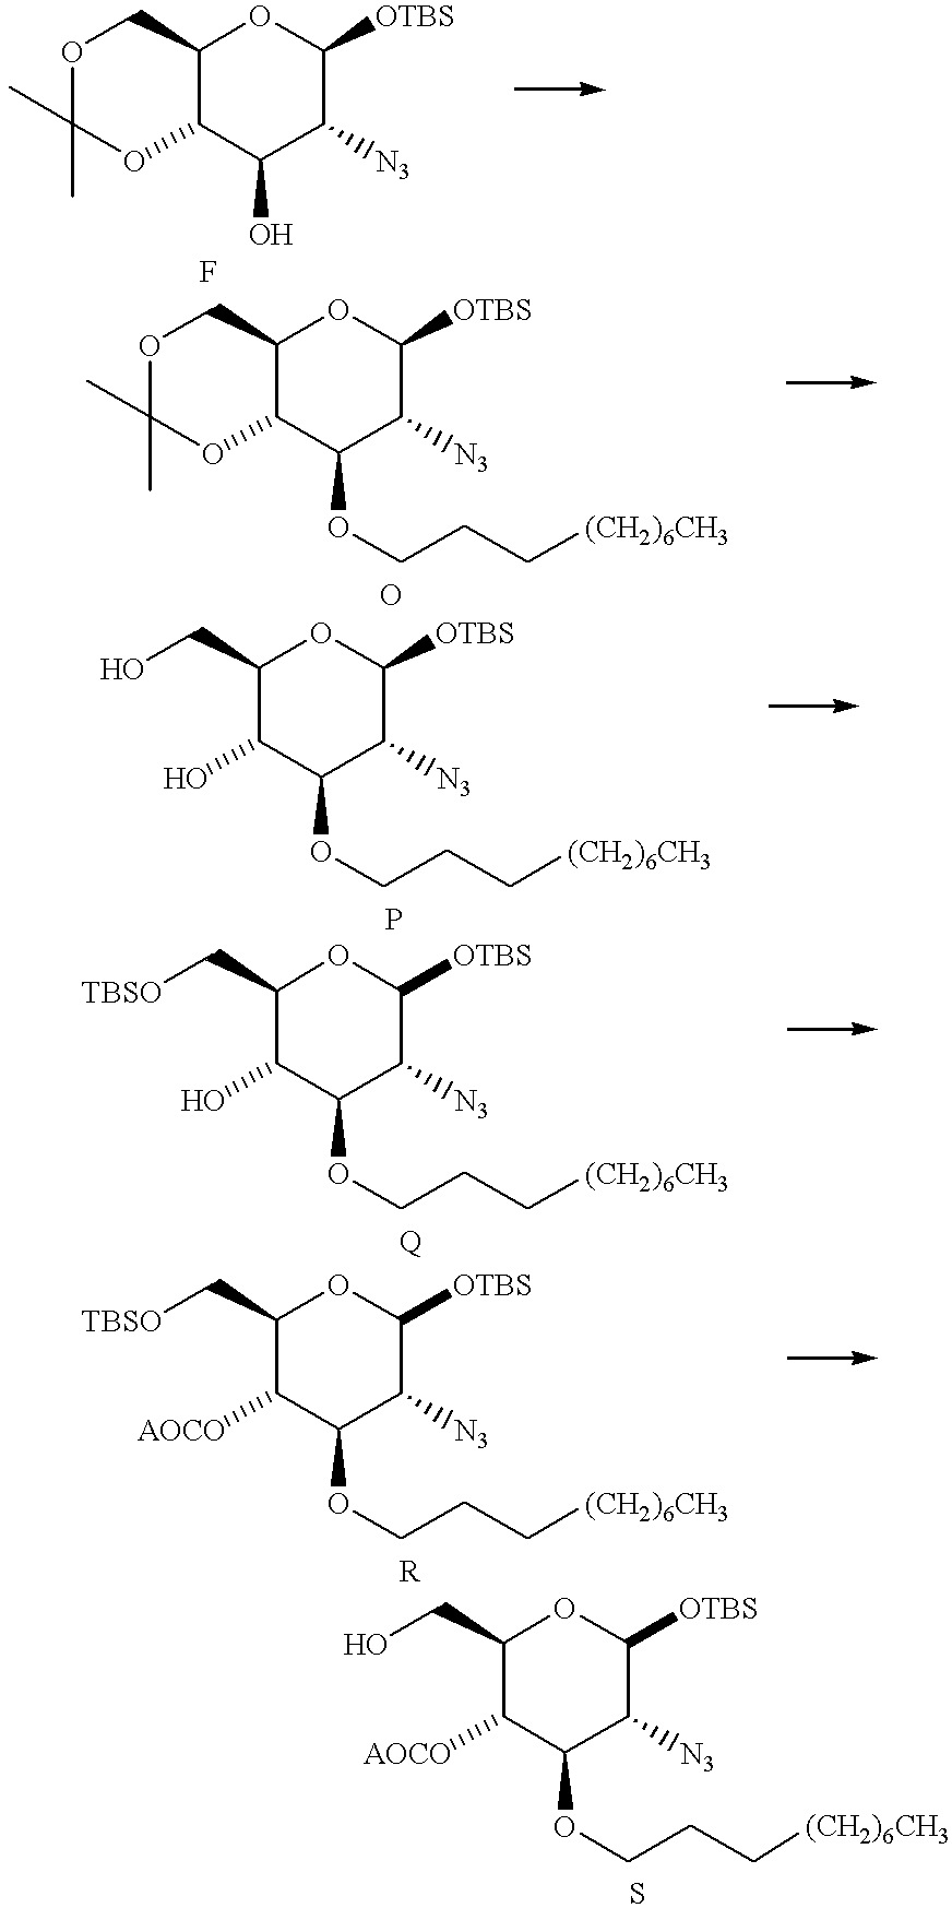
O1C(C)(C)OC2C(C1)OC([OTBS])C([N3])C2O.O1C(C)(C)OC2C(C1)OC([OTBS])C([N3])C2OCCC[(CH2)6CH3].OCC1C(O)C(OCCC[(CH2)6CH3])C([N3])C([OTBS])O1.[TBSO]CC1C(O)C(OCCC[(CH2)6CH3])C([N3])C([OTBS])O1.[TBSO]CC1C([AOCO])C(OCCC[(CH2)6CH3])C([N3])C([OTBS])O1.OCC1C([AOCO])C(OCCC[(CH2)6CH3])C([N3])C([OTBS])O1
